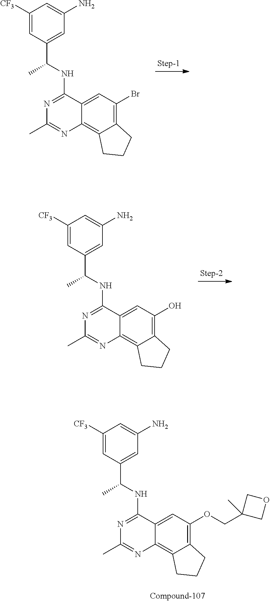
N1=C(NC(C2=CC(N)=CC([CF3])=C2)C)C2=CC(Br)=C3CCCC3=C2N=C1C.N1=C(NC(C2=CC(N)=CC([CF3])=C2)C)C2=CC(O)=C3CCCC3=C2N=C1C.N1=C(NC(C2=CC(N)=CC([CF3])=C2)C)C2=CC(OCC3(C)COC3)=C3CCCC3=C2N=C1C
